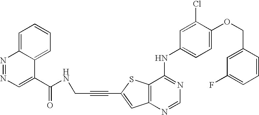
C12=C(SC(C#CCNC(=O)C3=CN=NC4=CC=CC=C34)=C1)C(NC1=CC=C(OCC3=CC(F)=CC=C3)C(Cl)=C1)=NC=N2
